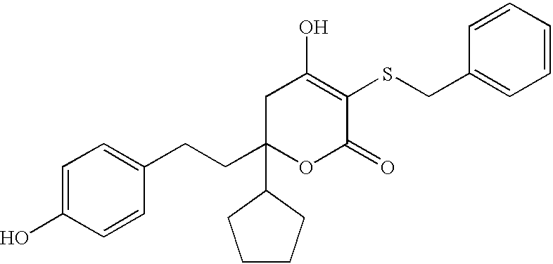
C1(O)=CC=C(CCC2(C3CCCC3)OC(=O)C(SCC3=CC=CC=C3)=C(O)C2)C=C1
